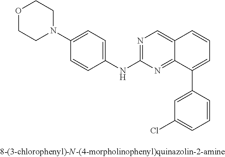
O1CCN(C2=CC=C(NC3=NC=C4C(=N3)C(C3=CC(Cl)=CC=C3)=CC=C4)C=C2)CC1
